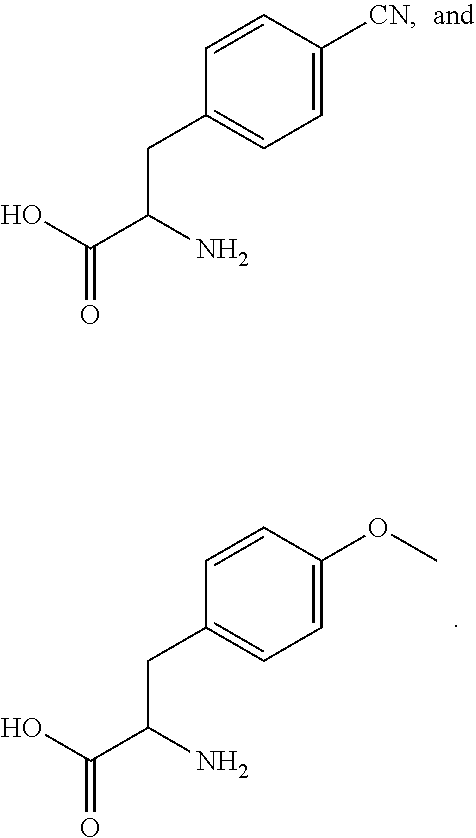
OC(C(N)CC1=CC=C([CN])C=C1)=O.OC(C(N)CC1=CC=C(OC)C=C1)=O
